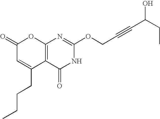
C12=C(C(=O)NC(OCC#CC(CC)O)=N1)C(CCCC)=CC(=O)O2
